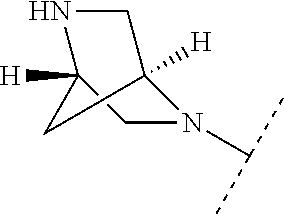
N1(C(C)C)C2([H])CNC([H])(C1)C2
